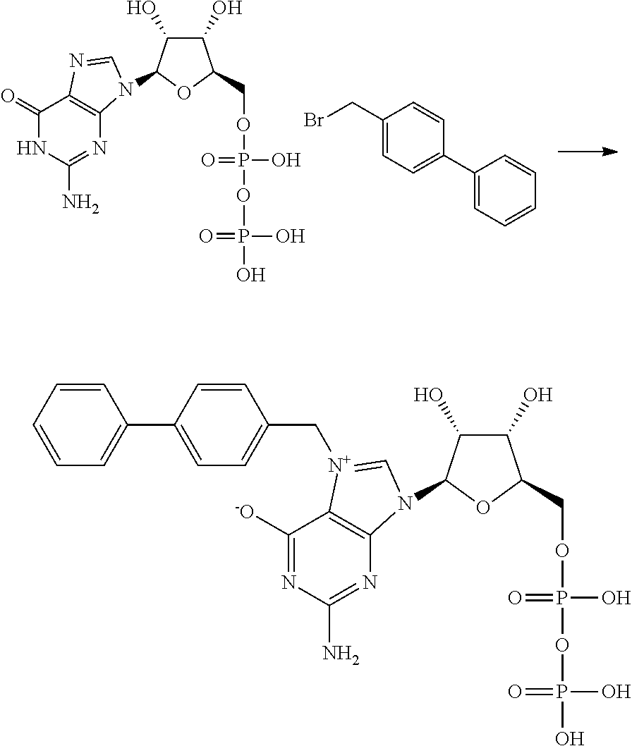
C1(=O)NC(N)=NC2=C1N=CN2C1C(O)C(O)C(COP(O)(OP(O)(=O)O)=O)O1.C1(CBr)=CC=C(C2=CC=CC=C2)C=C1.C1=CC=C(C2=CC=C(C[N+]3=CN(C4C(O)C(O)C(COP(O)(=O)OP(O)(=O)O)O4)C4=C3C([-O])=NC(N)=N4)C=C2)C=C1
